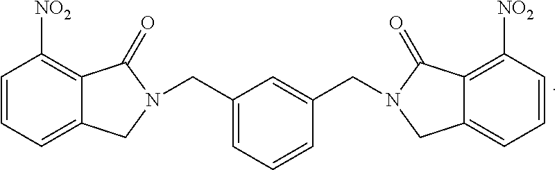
C1=C(CN2CC3=CC=CC([NO2])=C3C2=O)C=C(CN2CC3=CC=CC([NO2])=C3C2=O)C=C1
